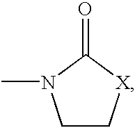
C1C[X]C(=O)N1C
